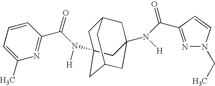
C1(C(=O)N(C23CC4CC(N([H])C(=O)C5=NN(CC)C=C5)(CC(C2)C4)C3)[H])=NC(C)=CC=C1
